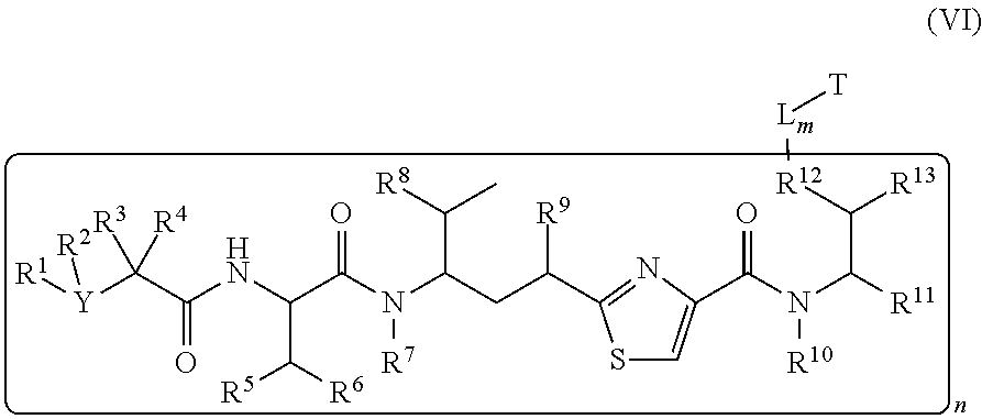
[R1][Y](C(C(NC(C(N(C(CC([R9])C1=NC(C(N(C([R11])C([R12][Lm][T])[R13])[R10])=O)=CS1)C([R8])C)[R7])=O)C([R6])[R5])=O)([R3])[R4])[R2]
